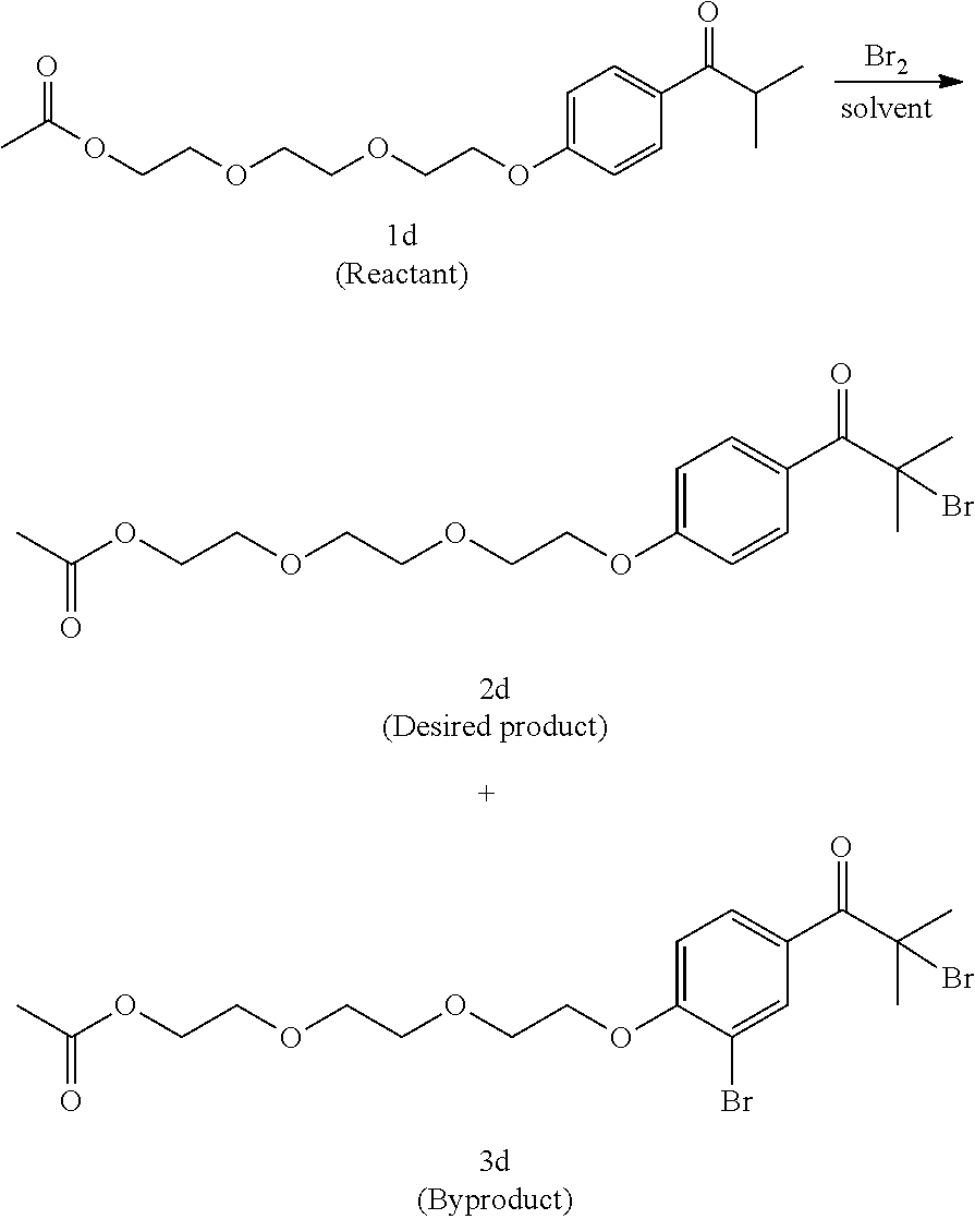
O(CCOCCOC1=CC=C(C(C(C)C)=O)C=C1)CCOC(C)=O.[Br2].O(CCOCCOC1=CC=C(C(C(C)(C)Br)=O)C=C1)CCOC(C)=O.O(CCOCCOC1=CC=C(C(C(C)(C)Br)=O)C=C1Br)CCOC(C)=O
